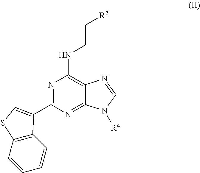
N1=C(C2=CSC3=C2C=CC=C3)N=C2C(=C1NCC[R2])N=CN2[R4]
